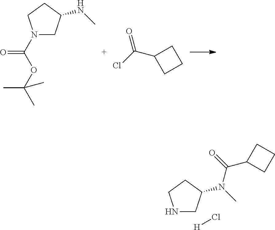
N1(C(OC(C)(C)C)=O)CC(NC)CC1.O=C(Cl)C1CCC1.N1CC(N(C)C(=O)C2CCC2)CC1.[H]Cl
